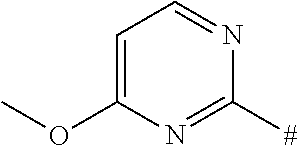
C1=C(OC)N=C([#])N=C1
